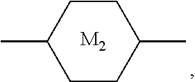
C1CC(C)CCC1C.[M2]
